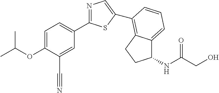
C1=C(OC(C)C)C(C#N)=CC(C2=NC=C(C3=C4C(=CC=C3)C(NC(CO)=O)CC4)S2)=C1
